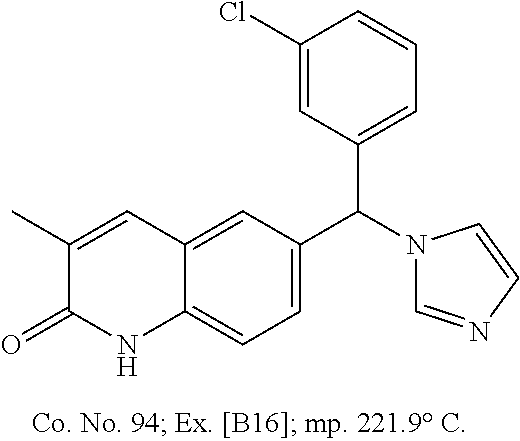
C1(C)=CC2=CC(C(N3C=NC=C3)C3=CC=CC(Cl)=C3)=CC=C2NC1=O
